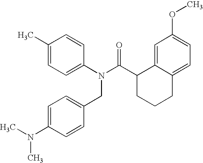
C1=C(C)C=CC(N(C(C2CCCC3=CC=C(OC)C=C23)=O)CC2=CC=C(N(C)C)C=C2)=C1
